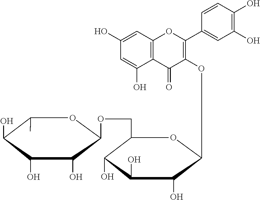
C1(C)C(O)C(O)C(O)C(OCC2C(O)C(O)C(O)C(OC3=C(C4=CC(O)=C(O)C=C4)OC4=C(C(O)=CC(O)=C4)C3=O)O2)O1
